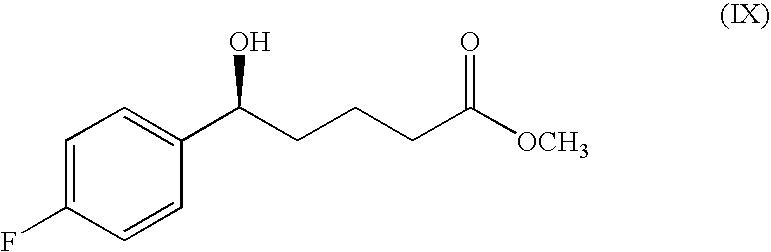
C1=C(F)C=CC(C(CCCC([OCH3])=O)O)=C1
